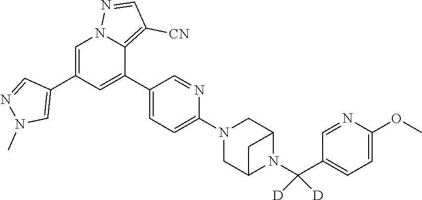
C12CN(C3=CC=C(C4=CC(C5=CN(C)N=C5)=CN5N=CC([CN])=C45)C=N3)CC(C1)N2C(C1=CC=C(OC)N=C1)([D])[D]
